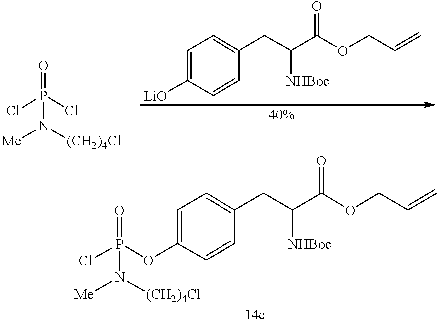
ClP(Cl)(=O)N([Me])[(CH2)4Cl].C1=C([LiO])C=CC(CC(C(OCC=C)=O)[NHBoc])=C1.C1=C(OP(Cl)(=O)N([Me])[(CH2)4Cl])C=CC(CC(C(OCC=C)=O)[NHBoc])=C1
